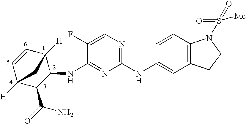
C1=CC2([H])C(NC3=NC(NC4=CC5=C(C=C4)N(S(=O)(=O)[Me])CC5)=NC=C3F)C(C(=O)N)C1([H])C2
